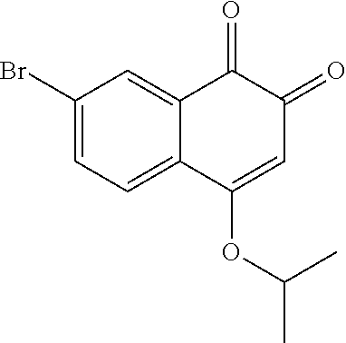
C1=C(Br)C=C2C(=C1)C(OC(C)C)=CC(=O)C2=O
